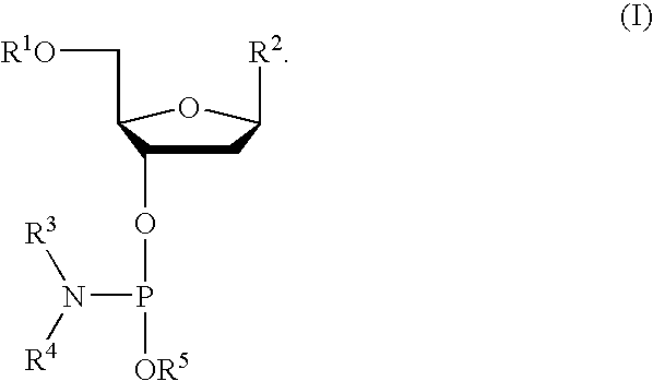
C1C(OP([OR5])N([R4])[R3])C(C[R1O])OC1[R2]
